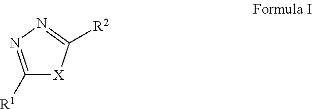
C1([R1])=NN=C([R2])[X]1
